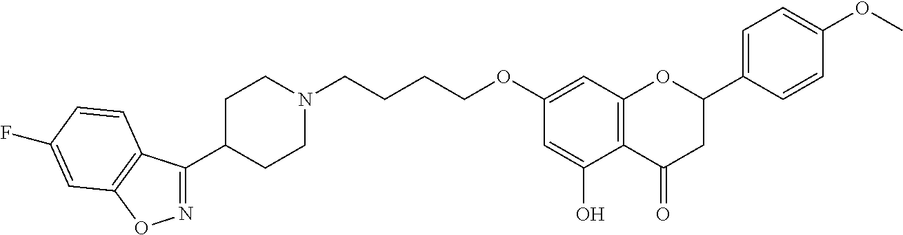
N1=C(C2CCN(CCCCOC3=CC4=C(C(O)=C3)C(=O)CC(C3=CC=C(OC)C=C3)O4)CC2)C2=C(O1)C=C(F)C=C2
